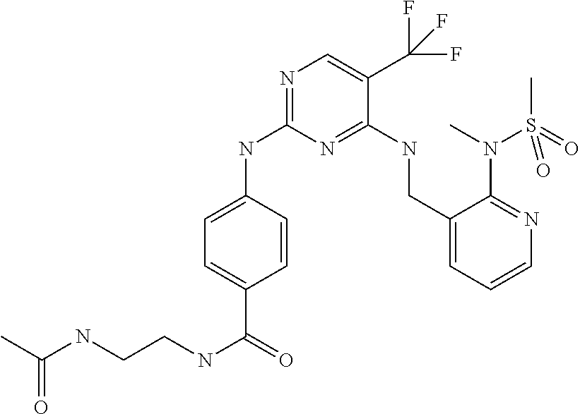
N1=C(NC2=CC=C(C(=O)NCCNC(C)=O)C=C2)N=C(NCC2=CC=CN=C2N(C)S(C)(=O)=O)C(C(F)(F)F)=C1
